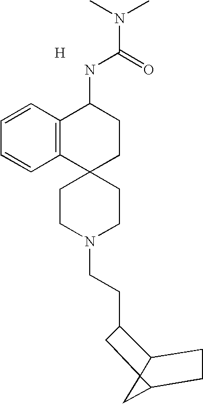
C1CN(CCC2C3C4(C(C4)CC3)C2)CCC12CCC(NC(=O)N(C)C)C1=C2C=CC=C1.[H]
